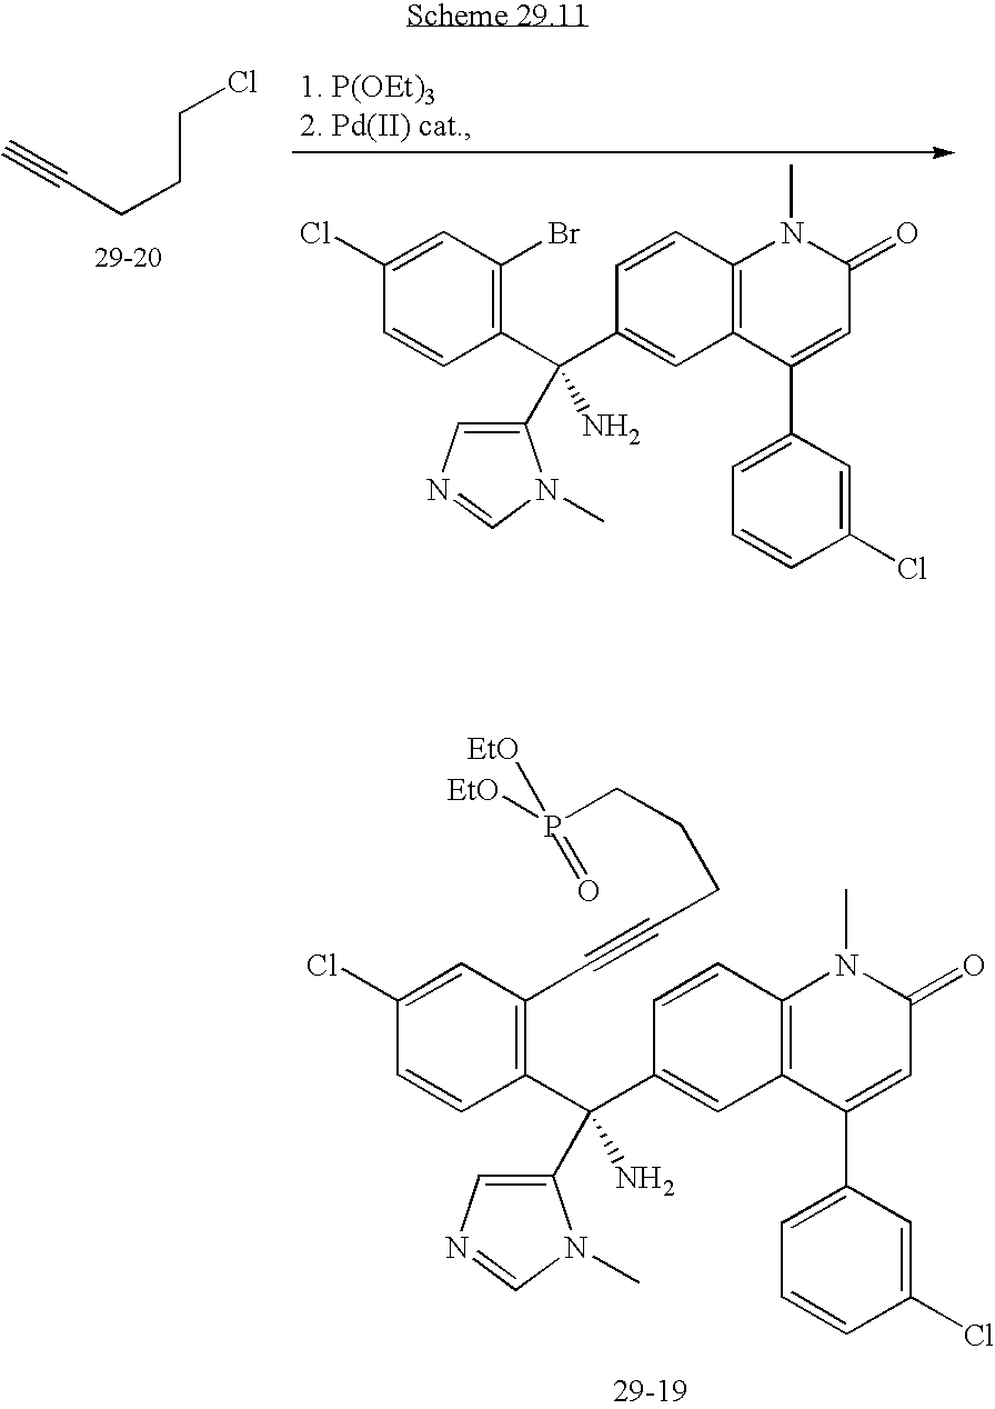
C1(C(C2=CC3=C(C=C2)N(C)C(=O)C=C3C2=CC=CC(Cl)=C2)(C2=CN=CN2C)N)=C(C#CCCCP([EtO])(=O)[EtO])C=C(Cl)C=C1.C#CCCCCl.C1(C(C2=CC3=C(C=C2)N(C)C(=O)C=C3C2=CC=CC(Cl)=C2)(C2=CN=CN2C)N)=C(Br)C=C(Cl)C=C1
